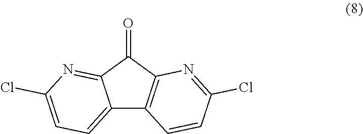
C12=CC=C(Cl)N=C1C(=O)C1=C2C=CC(Cl)=N1
